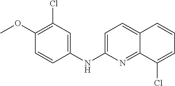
C1(OC)=C(Cl)C=C(NC2=CC=C3C(=N2)C(Cl)=CC=C3)C=C1
